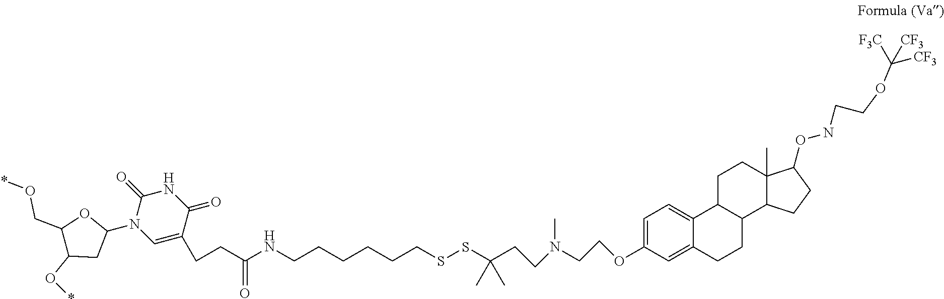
C1=C(OCCN(CCC(SSCCCCCCNC(CCC2=CN(C3CC(O*)C(CO*)O3)C(=O)NC2=O)=O)(C)C)C)C=C2C(=C1)C1C(CC2)C2C(C)(CC1)C(ONCCOC([CF3])([CF3])[F3C])CC2
